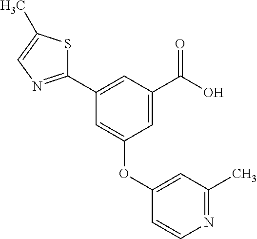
C1=C(C(O)=O)C=C(C2=NC=C(C)S2)C=C1OC1=CC(C)=NC=C1
